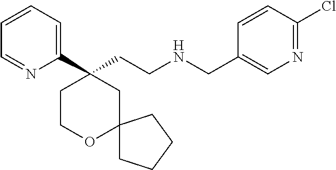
C1(C2(CCNCC3=CN=C(Cl)C=C3)CCOC3(C2)CCCC3)=CC=CC=N1
